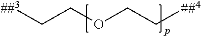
[##3]CCOCC[##4]
